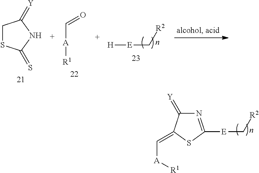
[H][E]C[R2].C1SC(=S)NC1=[Y].C([A][R1])=O.N1=C([E]C[R2])SC(=C[A][R1])C1=[Y]
